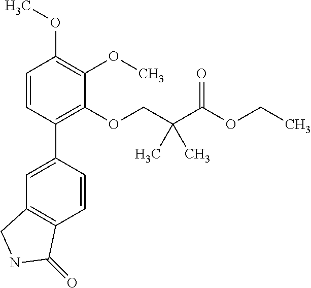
C1=CC(C2=CC3=C(C=C2)C(=O)NC3)=C(OCC(C(OCC)=O)(C)C)C(OC)=C1OC
